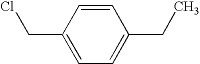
C1=C(CCl)C=CC(CC)=C1
